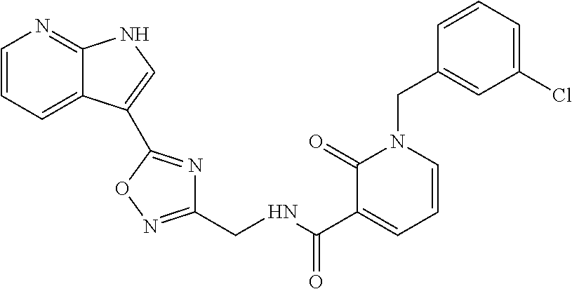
C1=CC=C2C(=N1)NC=C2C1=NC(CNC(C2=CC=CN(CC3=CC(Cl)=CC=C3)C2=O)=O)=NO1
